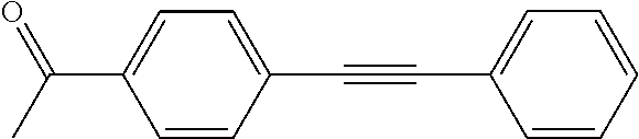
C(#CC1=CC=CC=C1)C1=CC=C(C(C)=O)C=C1
